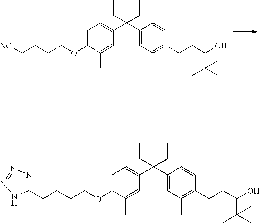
C1=C(OCCCC[NC])C(C)=CC(C(C2=CC(C)=C(CCC(C(C)(C)C)O)C=C2)(CC)CC)=C1.C1=C(OCCCCC2=NN=NN2)C(C)=CC(C(C2=CC(C)=C(CCC(C(C)(C)C)O)C=C2)(CC)CC)=C1
